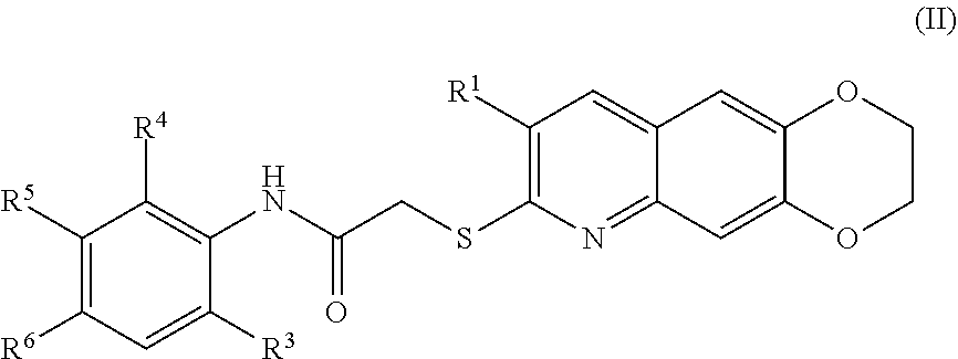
C1([R1])=C(SCC(NC2=C([R4])C([R5])=C([R6])C=C2[R3])=O)N=C2C(=C1)C=C1C(=C2)OCCO1
